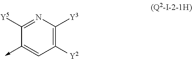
C1([Y2])=C([Y3])N=C([Y5])C(->C)=C1
